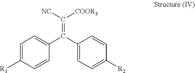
C1=C([R1])C=CC(C(C2=CC=C([R2])C=C2)=C([NC])[COOR3])=C1
